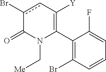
C1(C2=C([Y])cc(Br)C(=O)N2C[Me])=C(Br)C=CC=C1F
